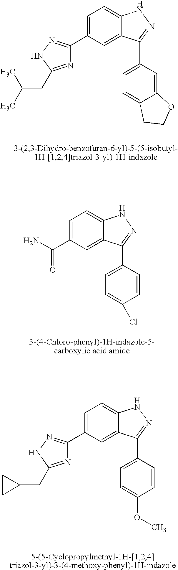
C1=C(C2=NNC(CC(C)C)=N2)C=C2C(=C1)NN=C2C1=CC=C2C(=C1)OCC2.C1=C(C(N)=O)C=C2C(=C1)NN=C2C1=CC=C(Cl)C=C1.C1=C(C2=NNC(CC3CC3)=N2)C=C2C(=C1)NN=C2C1=CC=C(OC)C=C1
